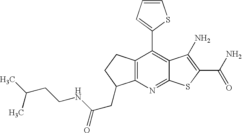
C12=C(C(C3=CC=CS3)=C3C(=N1)SC(C(N)=O)=C3N)CCC2CC(NCCC(C)C)=O
